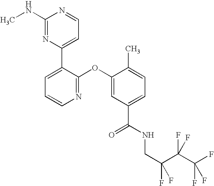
N1=C(OC2=CC(C(NCC(C(C(F)(F)F)(F)F)(F)F)=O)=CC=C2C)C(C2=CC=NC(NC)=N2)=CC=C1
